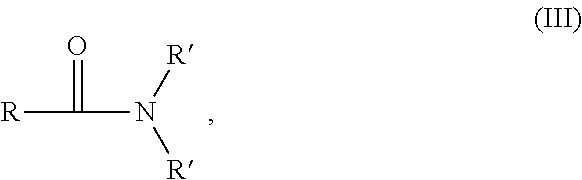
[R]C(=O)N([R])[R]
